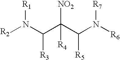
[R2]N([R1])C([R3])C([NO2])(C([R5])N([R6])[R7])[R4]
